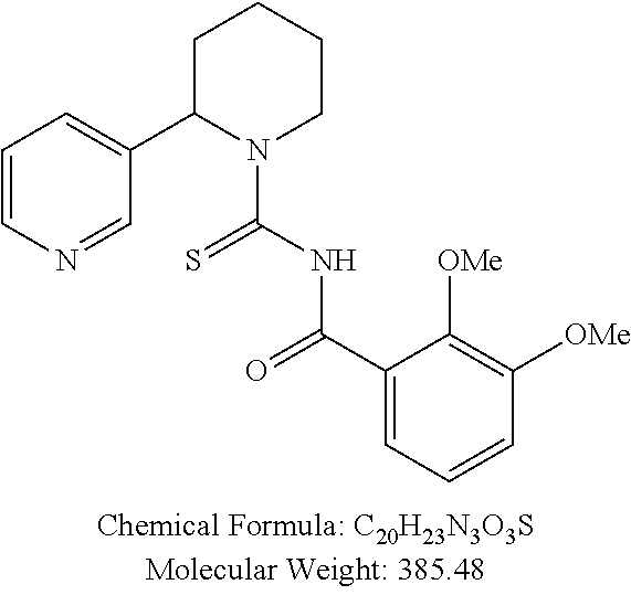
C1=CN=CC(C2N(C(NC(C3=CC=CC([OMe])=C3[OMe])=O)=S)CCCC2)=C1
